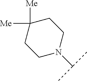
C1N(C(C)C)CCC([Me])([Me])C1
